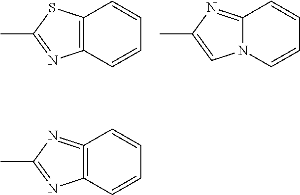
C12=C(SC(C)=N1)C=CC=C2.N12C(=NC(C)=C1)C=CC=C2.C12=C(=NC(C)=N1)C=CC=C2
